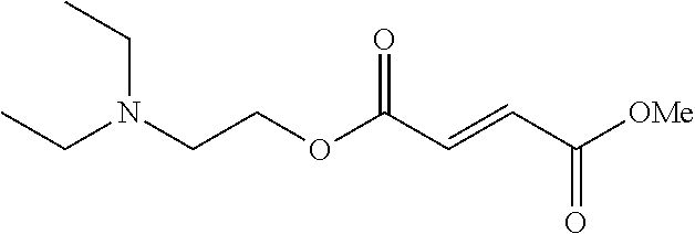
[OMe]C(C=CC(OCCN(CC)CC)=O)=O
